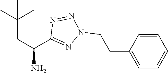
C(CC(N)C1=NN(CCC2=CC=CC=C2)N=N1)(C)(C)C
